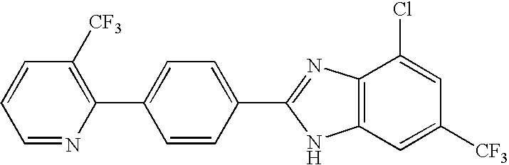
C1=NC(C2=CC=C(C3=NC4=C(N3)C=C([CF3])C=C4Cl)C=C2)=C([CF3])C=C1
